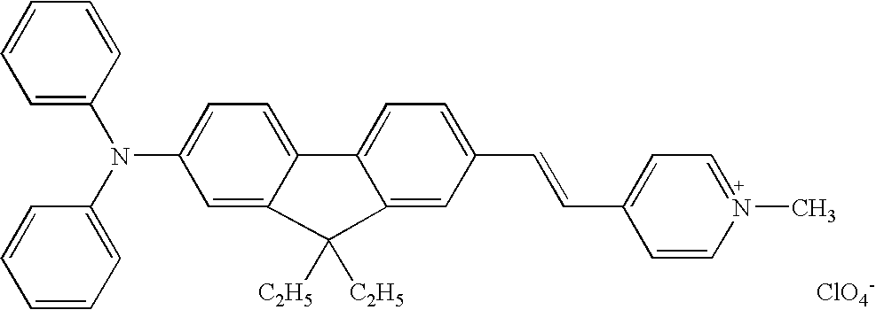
C1=C(N(C2=CC=CC=C2)C2=CC=C3C(=C2)C([C2H5])([C2H5])C2=CC(C=CC4=CC=N(C)C=C4)=CC=C32)C=CC=C1.[ClO4-]
